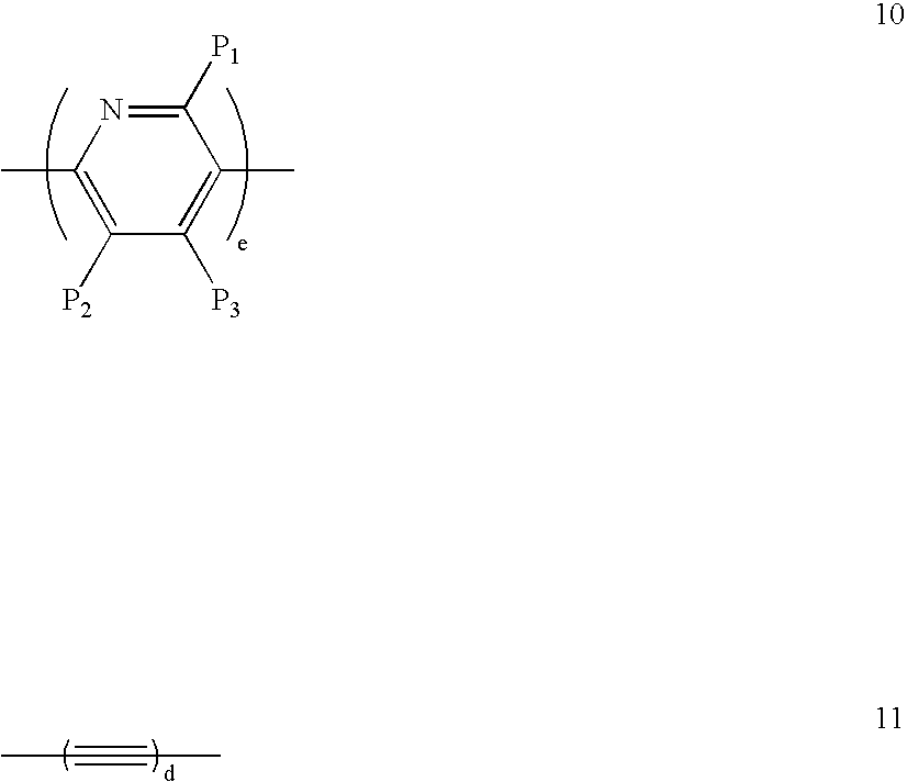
C1(C)=C([P2])C([P3])=C(C)C([P1])=N1.CC#CC
